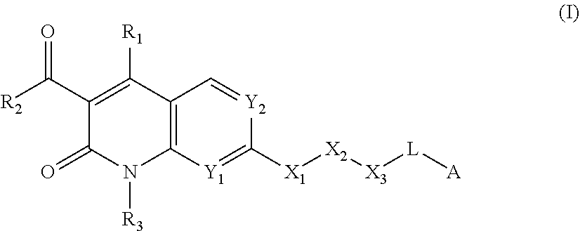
[A][L][X3][X2][X1]C1=[Y1]C2=C(C([R1])=C(C([R2])=O)C(=O)N2[R3])C=[Y2]1
